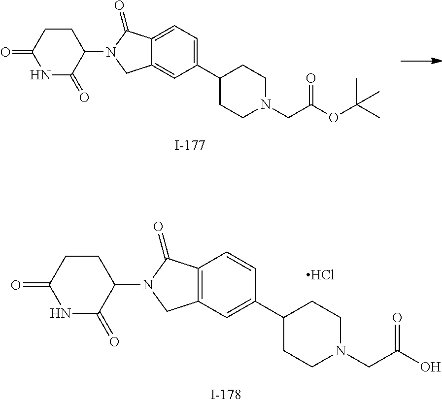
C12=C(C(=O)N(C3CCC(=O)NC3=O)C1)C=CC(C1CCN(CC(=O)O)CC1)=C2.Cl.C12=CC(C3CCN(CC(=O)OC(C)(C)C)CC3)=CC=C1C(=O)N(C1CCC(=O)NC1=O)C2
